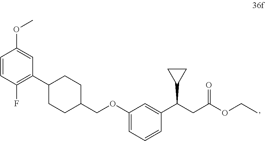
C1(OCC2CCC(C3=C(F)C=CC(OC)=C3)CC2)=CC=CC(C(CC(OCC)=O)C2CC2)=C1
